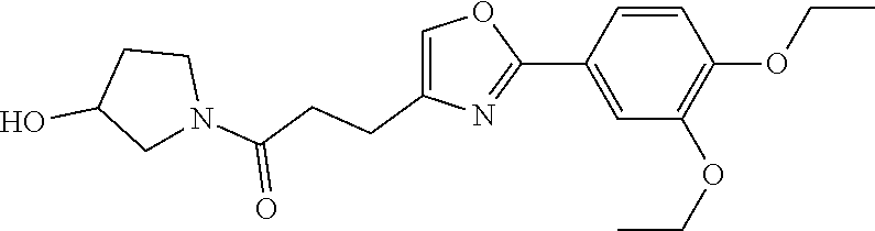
C1(C2=CC(OCC)=C(OCC)C=C2)=NC(CCC(N2CCC(O)C2)=O)=CO1
